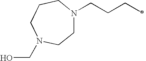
C1N(CCCC)CCCN(CO)C1
